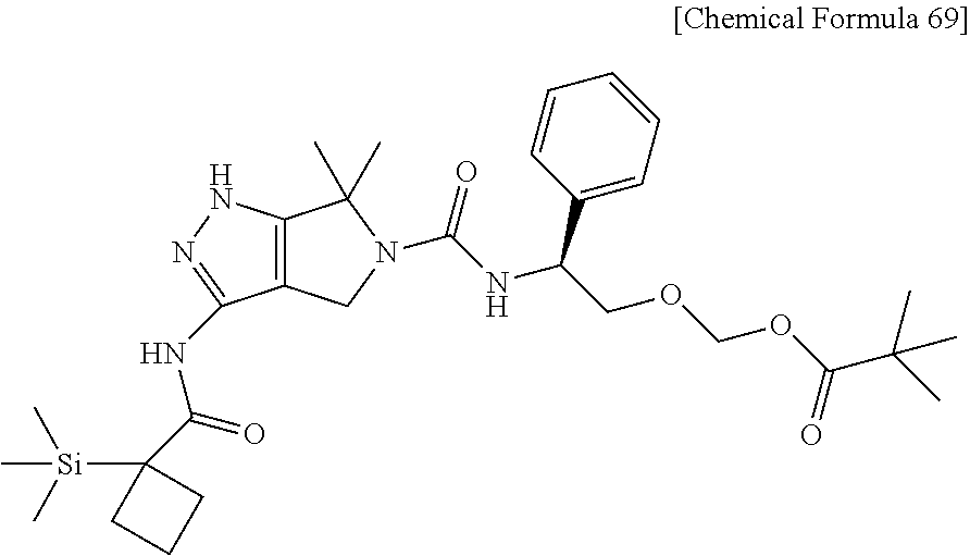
C12=C(NN=C1NC(=O)C1([Si](C)(C)C)CCC1)C(C)(C)N(C(=O)NC(COCOC(=O)C(C)(C)C)C1=CC=CC=C1)C2
